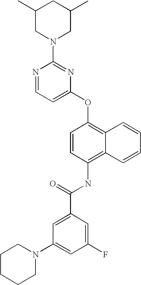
N1=CC=C(OC2=C3C(=C(NC(C4=CC(N5CCCCC5)=CC(F)=C4)=O)C=C2)C=CC=C3)N=C1N1CC(C)CC(C)C1
